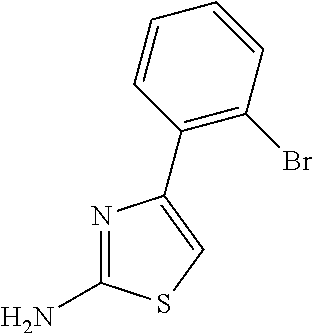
N1=C(N)SC=C1C1=C(Br)C=CC=C1
